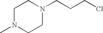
C1N(C)CCN(CCCCl)C1
